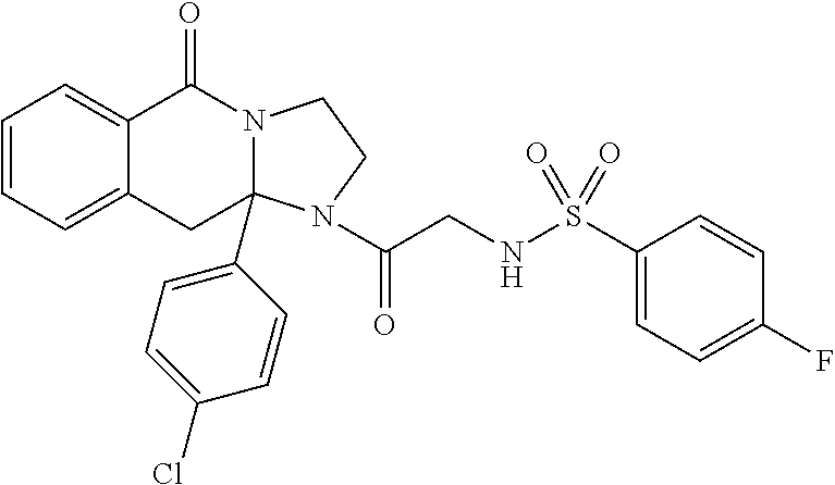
C1=CC=C2C(=C1)C(=O)N1CCN(C(CNS(C3=CC=C(F)C=C3)(=O)=O)=O)C1(C1=CC=C(Cl)C=C1)C2
